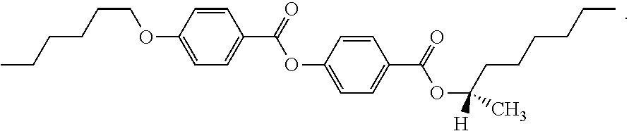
CCCCCCOC1=CC=C(C(=O)OC2=CC=C(C(=O)OC(CCCCCC)([H])C)C=C2)C=C1
